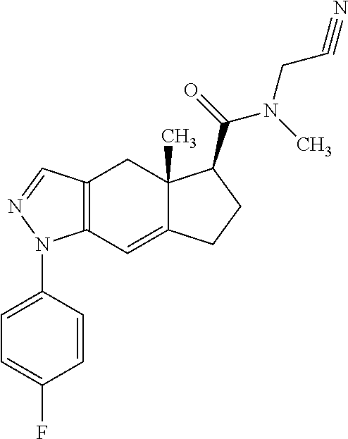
C12=C(C=C3C(C)(C1)C(C(=O)N(C)CC#N)CC3)N(C1=CC=C(F)C=C1)N=C2
